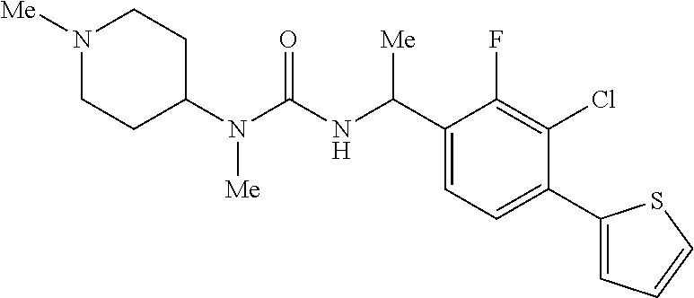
C1(N(C(NC(C2=CC=C(C3=CC=CS3)C(Cl)=C2F)[Me])=O)[Me])CCN([Me])CC1
